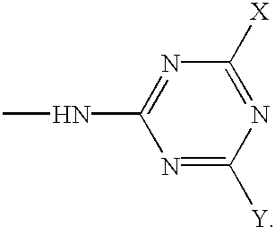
N(C1=NC([X])=NC([Y])=N1)C
